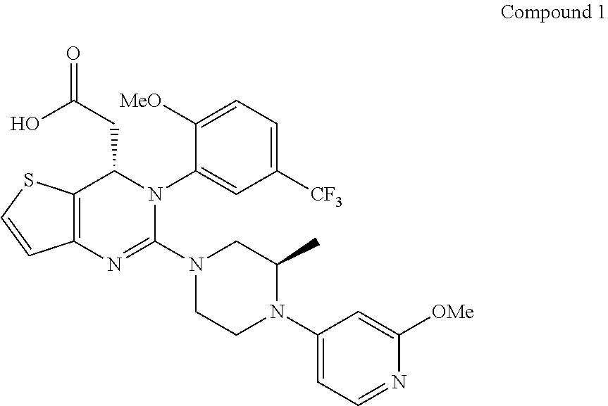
C12=C(N=C(N3CCN(C4=CC=NC([OMe])=C4)C(C)C3)N(C3=CC([CF3])=CC=C3[MeO])C1CC(=O)O)C=CS2
